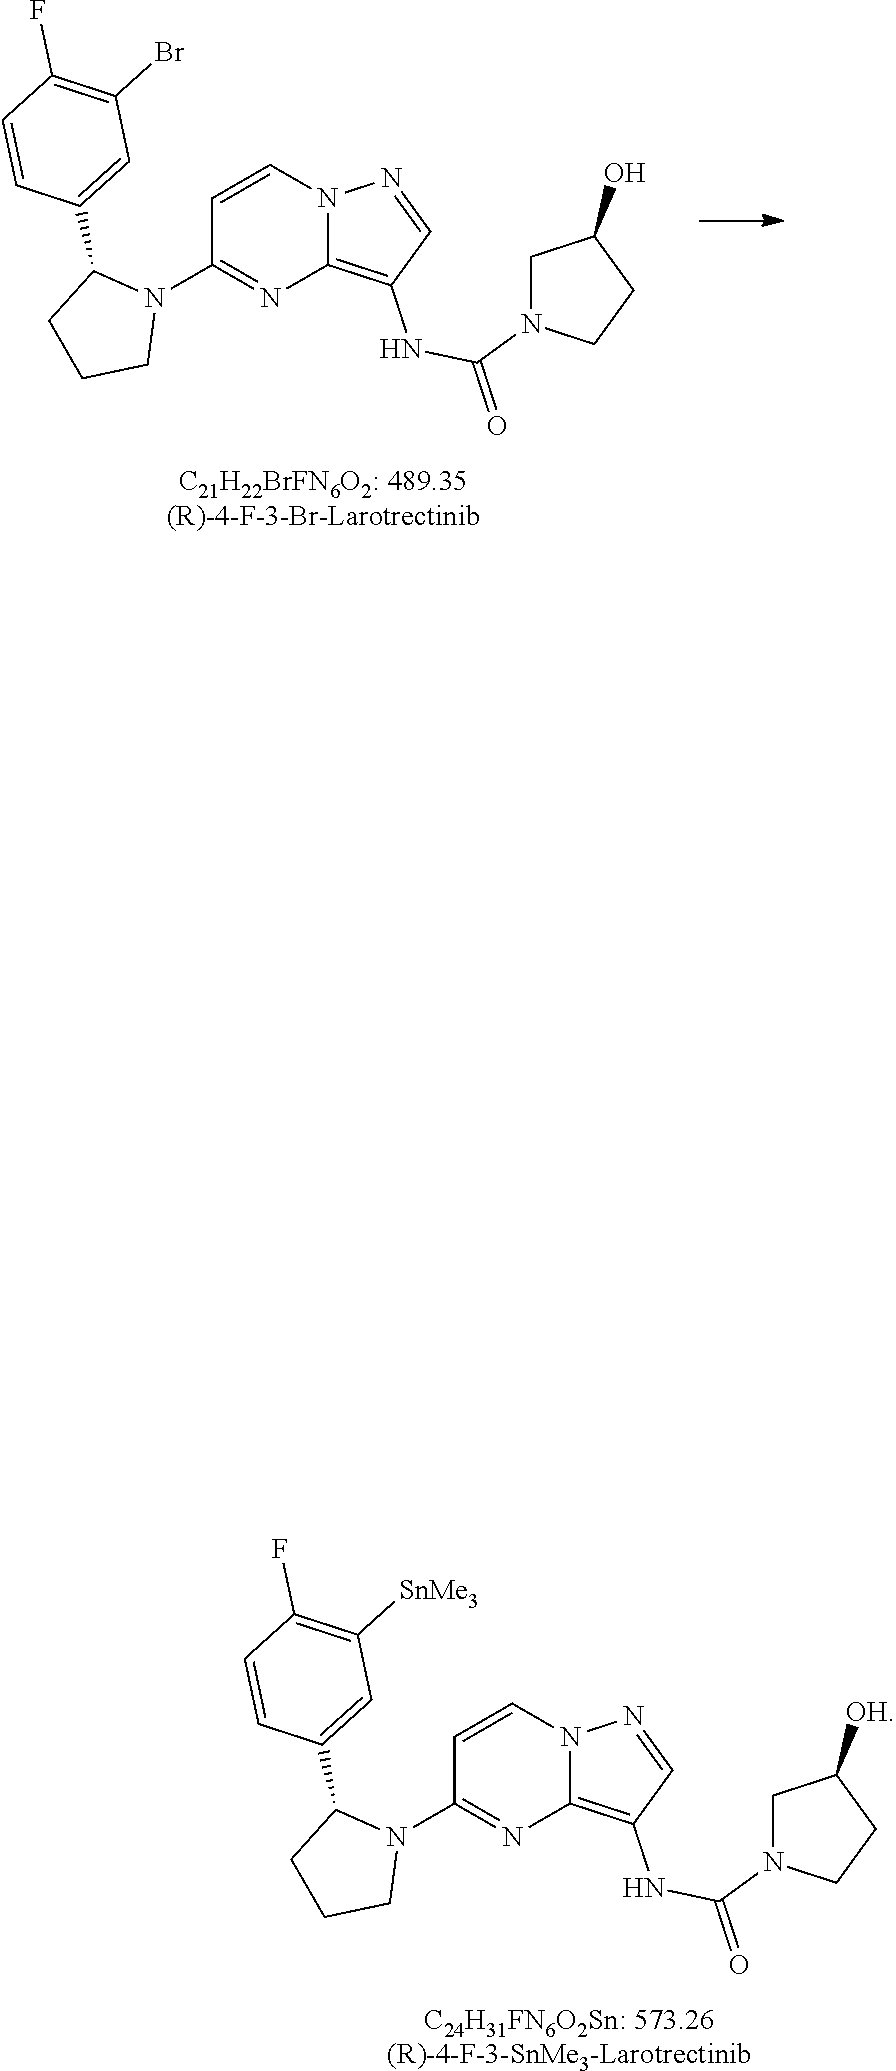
C1=CN2C(=C(NC(=O)N3CC(O)CC3)C=N2)N=C1N1C(C2=CC(Br)=C(F)C=C2)CCC1.[C21H22BrFN6O2: 489.35(R)-4-F-3-Br-Larotrectinib].C1=CN2C(=C(NC(=O)N3CC([OH])CC3)C=N2)N=C1N1C(C2=CC([SnMe3])=C(F)C=C2)CCC1.[C24H31FN6O2Sn: 573.26(R)-4-F-3-SnMe3-Larotrectinib]
